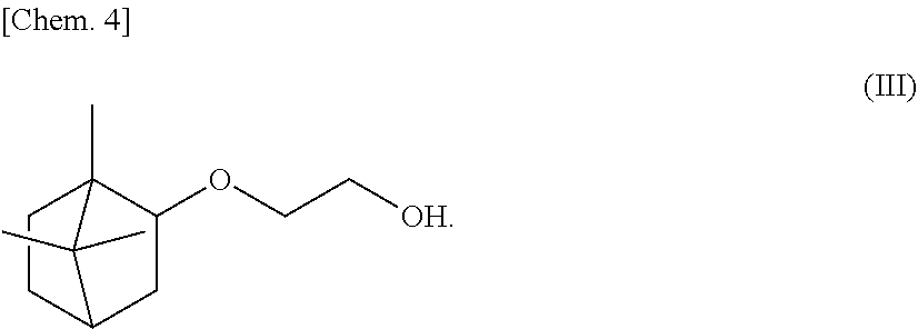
C1CC2CC(OCC[OH])C1(C)C2(C)C
